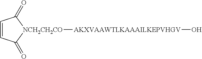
C1=CC(=O)[NCH2CH2CO]([AKXVAAWTLKAAAILKEPVHGV]O)C1=O
